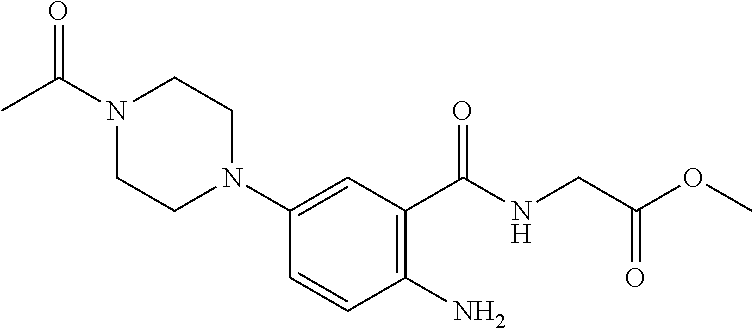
C1=CC(N)=C(C(NCC(OC)=O)=O)C=C1N1CCN(C(C)=O)CC1
